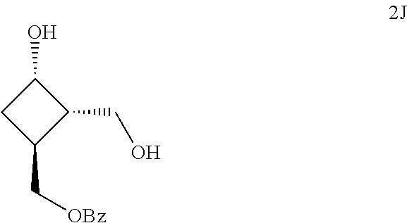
C1(O)CC(C[OBz])C1CO
